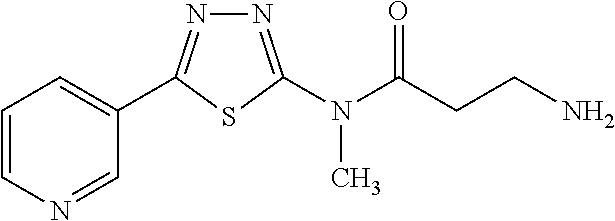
N1=C(N(C(CCN)=O)C)SC(C2=CC=CN=C2)=N1
